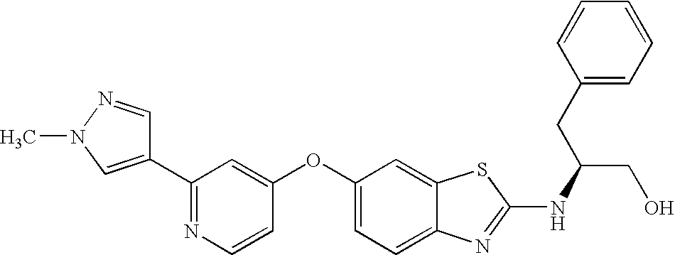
N1=C(C2=CN(C)N=C2)C=C(OC2=CC=C3C(=C2)SC(NC(CO)CC2=CC=CC=C2)=N3)C=C1
